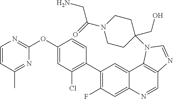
C1=CC(C)=NC(OC2=CC(Cl)=C(C3=C(F)C=C4C(=C3)C3=C(C=N4)N=CN3C3(CO)CCN(C(CN)=O)CC3)C=C2)=N1
